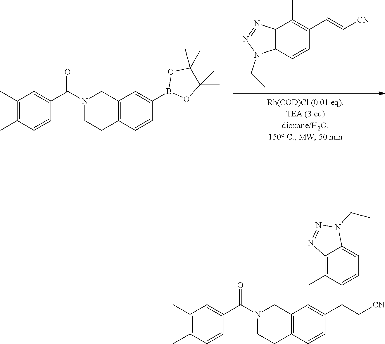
C12=C(C=CC(C=C[CN])=C1C)N(CC)N=N2.C1(C)=C(C)C=CC(C(N2CCC3=C(C2)C=C(B2OC(C)(C)C(C)(C)O2)C=C3)=O)=C1.C1(C)=C(C)C=CC(C(N2CCC3=C(C2)C=C(C(C[CN])C2=CC=C4C(=C2C)N=NN4CC)C=C3)=O)=C1
